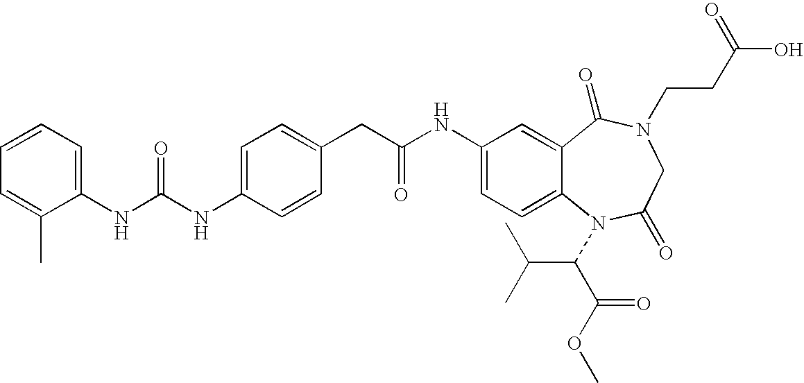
C1(NC(NC2=CC=C(CC(NC3=CC=C4C(=C3)C(=O)N(CCC(O)=O)CC(=O)N4C(C(OC)=O)C(C)C)=O)C=C2)=O)=CC=CC=C1C
